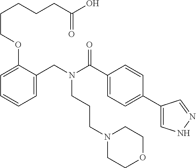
C1=C(CN(C(C2=CC=C(C3=CNN=C3)C=C2)=O)CCCN2CCOCC2)C(OCCCCCC(O)=O)=CC=C1
